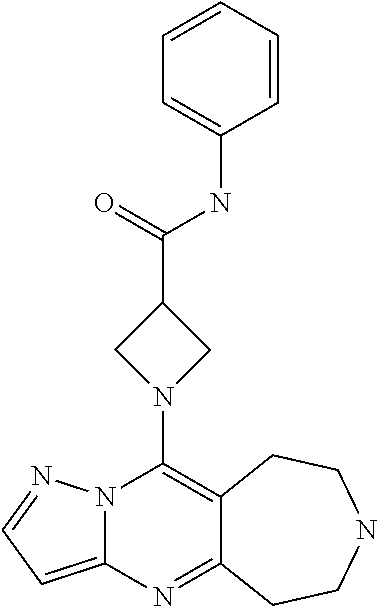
N12C(=CC=N1)N=C1C(=C2N2CC(C(=O)NC3=CC=CC=C3)C2)CCNCC1
